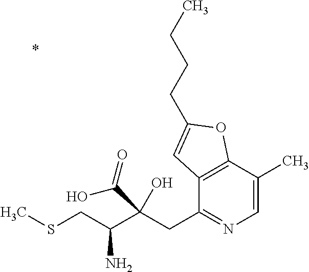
C12=C(C(C)=CN=C1CC(C(CSC)N)(O)C(=O)O)OC(CCCC)=C2
